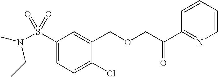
S(C1=CC=C(Cl)C(COCC(C2=NC=CC=C2)=O)=C1)(=O)(=O)N(C)CC
